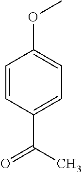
C1=CC(C(C)=O)=CC=C1OC
